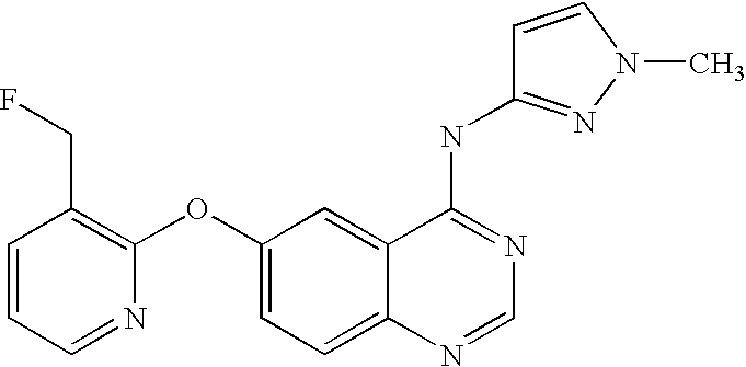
C1=CC=NC(OC2=CC=C3C(=C2)C(NC2=NN(C)C=C2)=NC=N3)=C1CF
